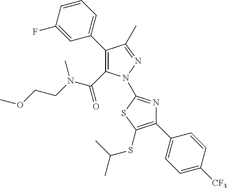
C1(C2=CC=CC(F)=C2)=C(C(N(CCOC)C)=O)N(C2=NC(C3=CC=C([CF3])C=C3)=C(SC(C)C)S2)N=C1C
